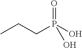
C(CP(O)(=O)O)C
